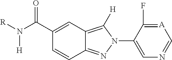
C12=NN(C3=CN=C[A]=C3F)C([H])=C1C=C(C(=O)N([R])[H])C=C2
